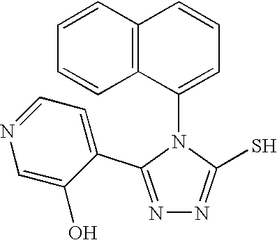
N1=C(C2=CC=NC=C2O)N(C2=CC=CC3=C2C=CC=C3)C(S)=N1
